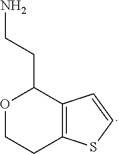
O1CCC2=C(C1CCN)C=CS2
